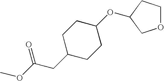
C1C(CC(OC)=O)CCC(OC2CCOC2)C1
